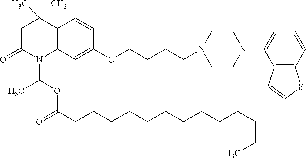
C12=C(C=C(OCCCCN3CCN(C4=CC=CC5=C4C=CS5)CC3)C=C1)N(C(OC(CCCCCCCCCCCCC)=O)C)C(=O)CC2(C)C
